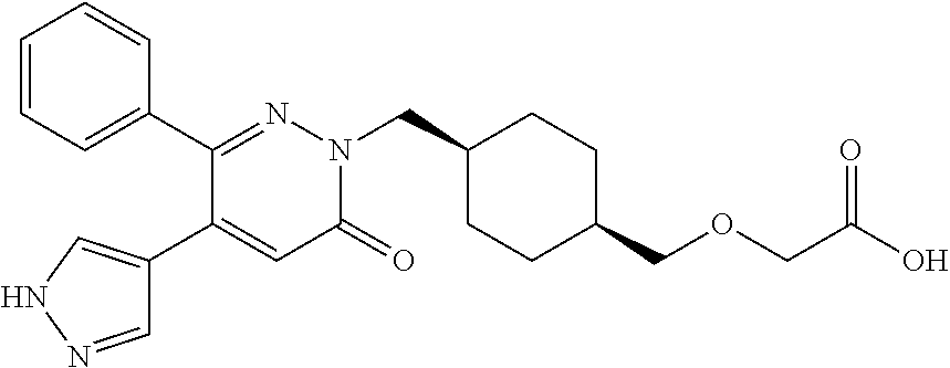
C1(C2=NN(CC3CCC(COCC(O)=O)CC3)C(=O)C=C2C2=CNN=C2)=CC=CC=C1
